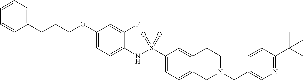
C1(OCCCC2=CC=CC=C2)=CC=C(NS(C2=CC=C3C(=C2)CCN(CC2=CN=C(C(C)(C)C)C=C2)C3)(=O)=O)C(F)=C1
